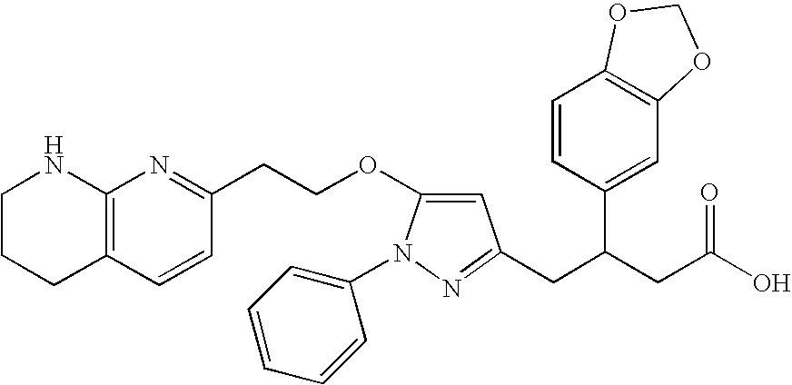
C1=CC(C(CC(O)=O)CC2=NN(C3=CC=CC=C3)C(OCCC3=NC4=C(C=C3)CCCN4)=C2)=CC2=C1OCO2
